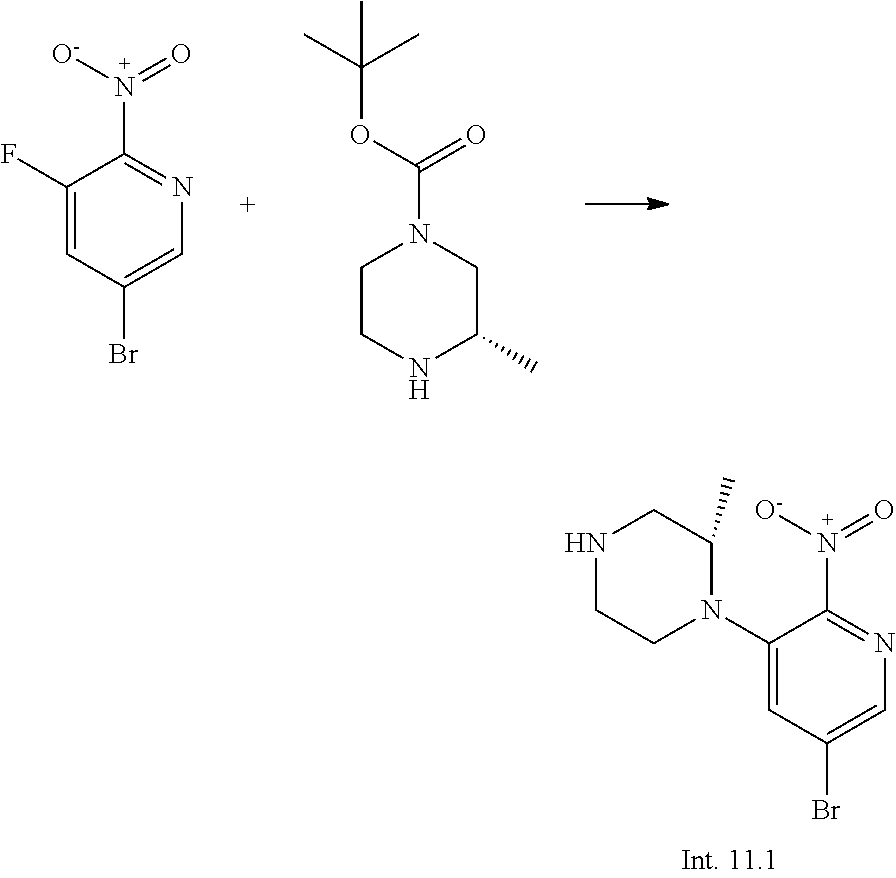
C1(F)=CC(Br)=CN=C1N([O-])=O.C1CNC(C)CN1C(OC(C)(C)C)=O.C1(N2C(C)CNCC2)=CC(Br)=CN=C1N([O-])=O
